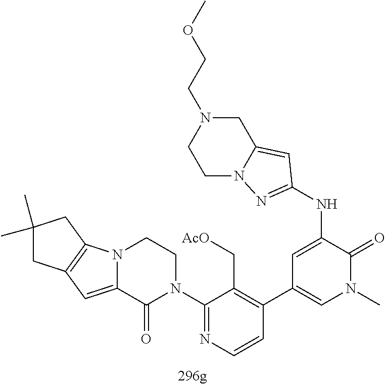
C1N(CCOC)CCN2C1=CC(NC1=CC(C3=C(C[AcO])C(N4CCN5C(=CC6=C5CC(C)(C)C6)C4=O)=NC=C3)=CN(C)C1=O)=N2
